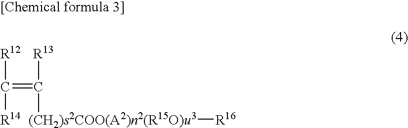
[R12]C([R14])=C([R13])[(CH2)s2COO(A2)n2(R15O)u3][R16]
